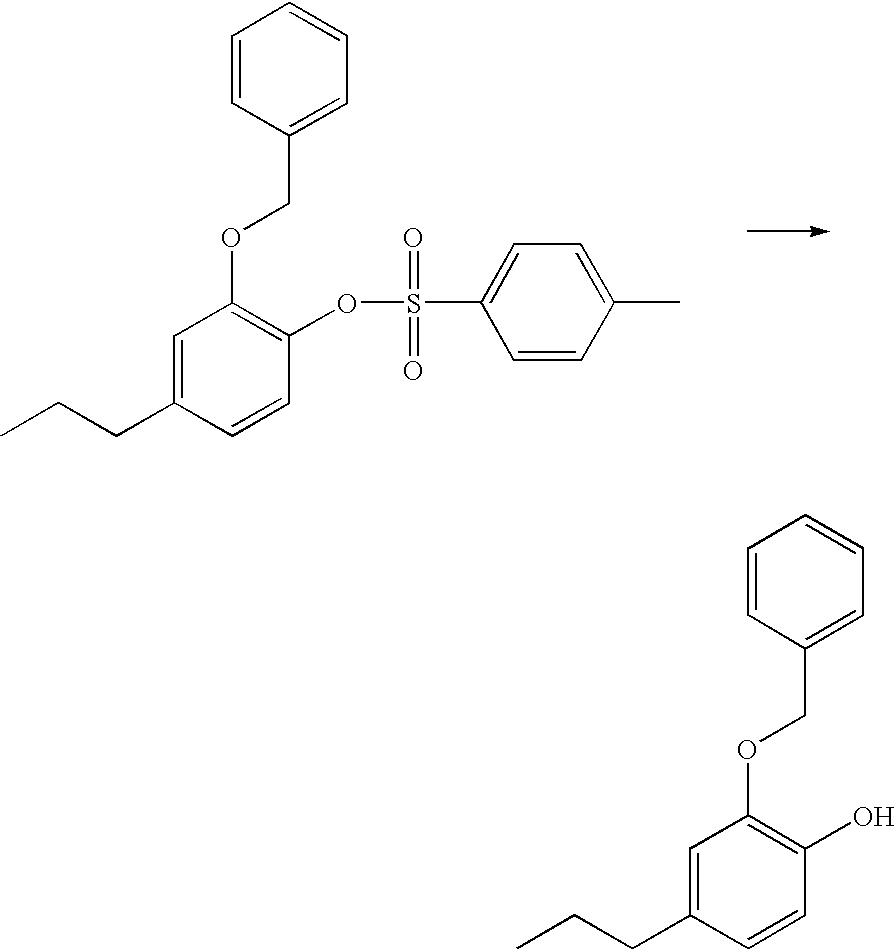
C1=C(CCC)C=CC(OS(C2=CC=C(C)C=C2)(=O)=O)=C1OCC1=CC=CC=C1.C1=C(CCC)C=CC(O)=C1OCC1=CC=CC=C1
